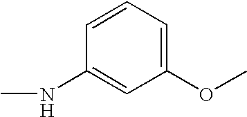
CNC1=CC(OC)=CC=C1
